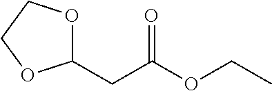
C1(CC(OCC)=O)OCCO1
